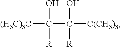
[(H3C)3C]C(O)([R])C([C(CH3)3])(O)[R]
